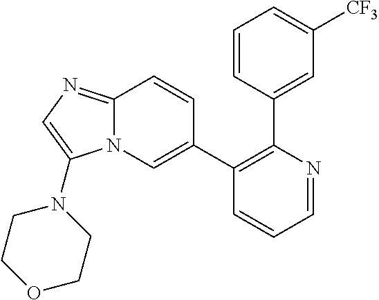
C1(C2=CN3C(=NC=C3N3CCOCC3)C=C2)=C(C2=CC([CF3])=CC=C2)N=CC=C1
